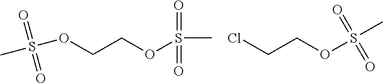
S(OCCOS(C)(=O)=O)(C)(=O)=O.C(COS(=O)(=O)C)Cl
